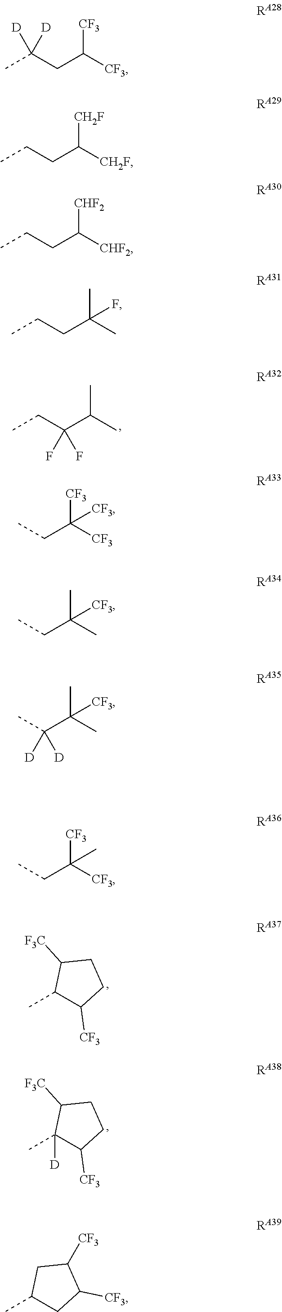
CC(CC([CF3])[CF3])([D])[D].CCCC([CH2F])[CH2F].CCCC([CHF2])[CHF2].CCCC(C)(C)F.CCC(C(C)C)(F)F.C1(C)C([CF3])CCC1[F3C].C1(C)([D])C([CF3])CCC1[F3C].CCC([CF3])([CF3])[CF3].CCC(C)(C)[CF3].CC(C(C)(C)[CF3])([D])[D].CCC([CF3])([CF3])C.C1(C)CC([CF3])C([CF3])C1
